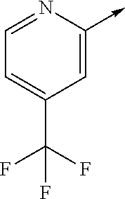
C1=NC(->C)=CC(C(F)(F)F)=C1
